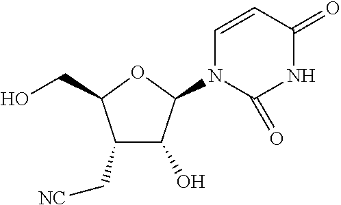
C1(C[NC])C(O)C(N2C=CC(=O)NC2=O)OC1CO
